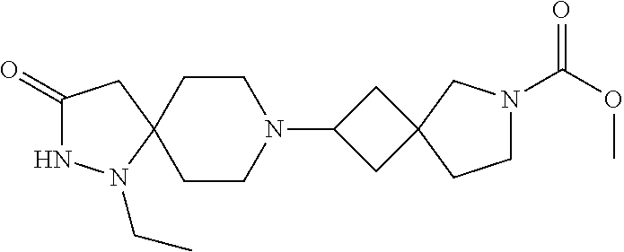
C1(=O)NN(CC)C2(C1)CCN(C1CC3(C1)CN(C(OC)=O)CC3)CC2
